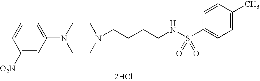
C1([O2N])=CC(N2CCN(CCCCNS(C3=CC=C(C)C=C3)(=O)=O)CC2)=CC=C1.[2HCl]
